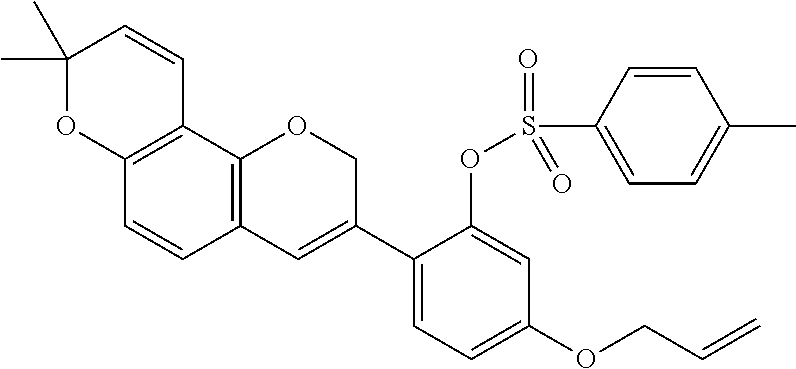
C1(C)(C)OC2=C(C=C1)C1=C(C=C2)C=C(C2=CC=C(OCC=C)C=C2OS(C2=CC=C(C)C=C2)(=O)=O)CO1
